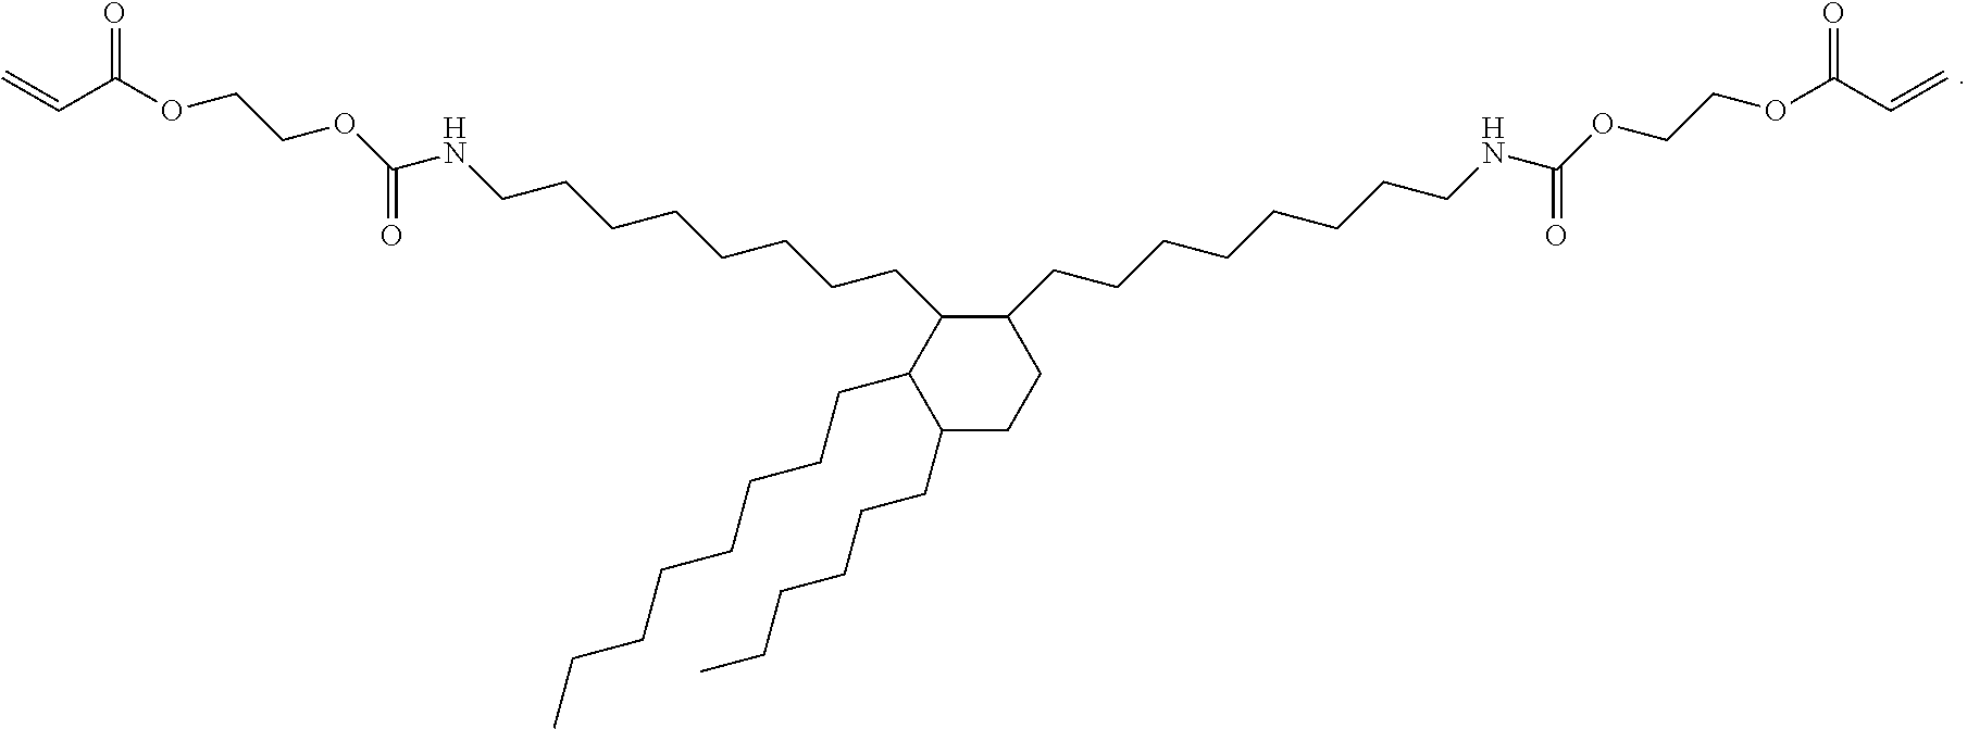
O(CCOC(NCCCCCCCCC1C(CCCCCCCCNC(OCCOC(C=C)=O)=O)CCC(CCCCCC)C1CCCCCCCC)=O)C(C=C)=O
